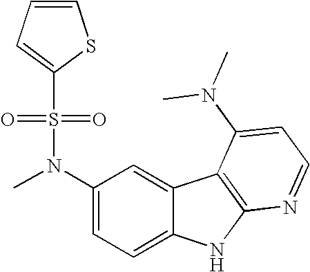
C1(N(C)S(=O)(=O)C2=CC=CS2)=CC=C2C(=C1)C1=C(N2)N=CC=C1N(C)C
